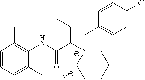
[Y].C1=CC=C(C)C(NC(C([N+]2(CC3=CC=C(Cl)C=C3)CCCCC2)CC)=O)=C1C
